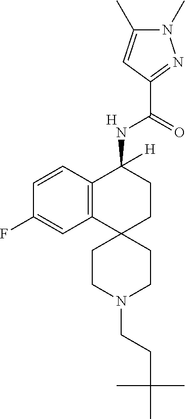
C12=C(C=CC(F)=C1)C(NC(C1=NN(C)C(C)=C1)=O)([H])CCC21CCN(CCC(C)(C)C)CC1.[H]
